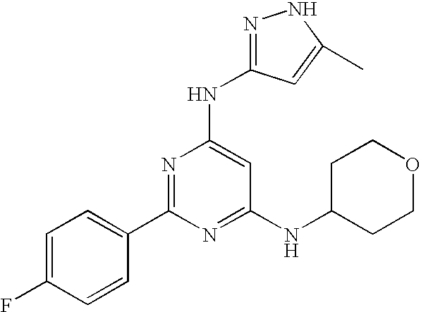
C1=C(F)C=CC(C2=NC(NC3=NNC(C)=C3)=CC(NC3CCOCC3)=N2)=C1
